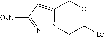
C(NCCBr)(CO)=CC(=N)[O2N]
